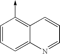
C1=CC=C2C(=C1->C)C=CC=N2
